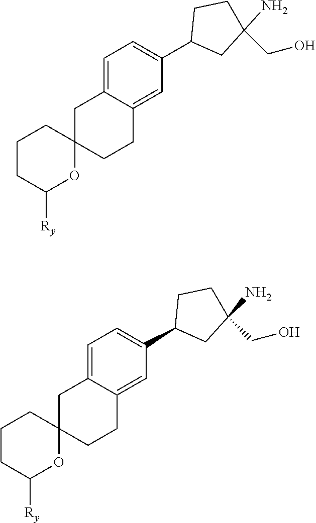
C1=C2C(=CC(C3CC(N)(CO)CC3)=C1)CCC1(C2)CCCC([Ry])O1.C1=C2C(=CC(C3CC(N)(CO)CC3)=C1)CCC1(C2)CCCC([Ry])O1
